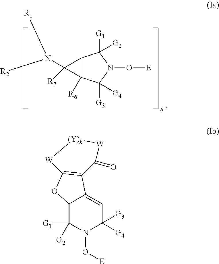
C12C([R6])(C([G3])([G4])N(O[E])C1([G1])[G2])C2([R7])N([R1])[R2].C12C([G1])([G2])N(O[E])C([G3])([G4])C=C1C1=C(O2)[W][(Y)k][W]C1=O
